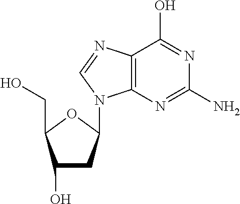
C1(O)CC(N2C3=C(C(O)=NC(N)=N3)N=C2)OC1CO
